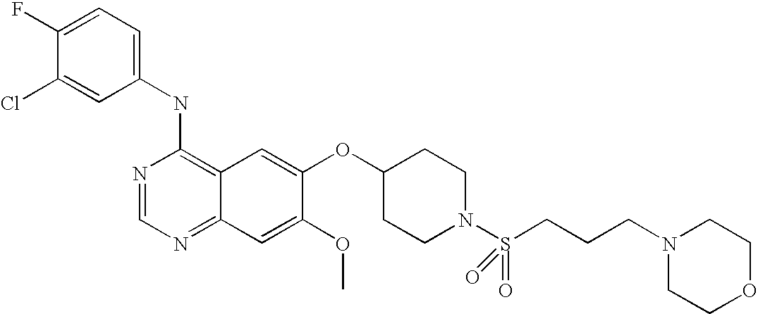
C1=C(Cl)C(F)=CC=C1NC1=C2C(=NC=N1)C=C(OC)C(OC1CCN(S(CCCN3CCOCC3)(=O)=O)CC1)=C2
